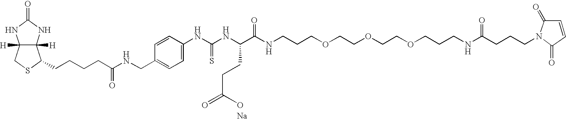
C12([H])C([H])(NC(=O)N1)C(CCCCC(NCC1=CC=C(NC(NC(C(NCCCOCCOCCOCCCNC(CCCN3C(=O)C=CC3=O)=O)=O)CCC(=O)O)=S)C=C1)=O)SC2.[Na]
